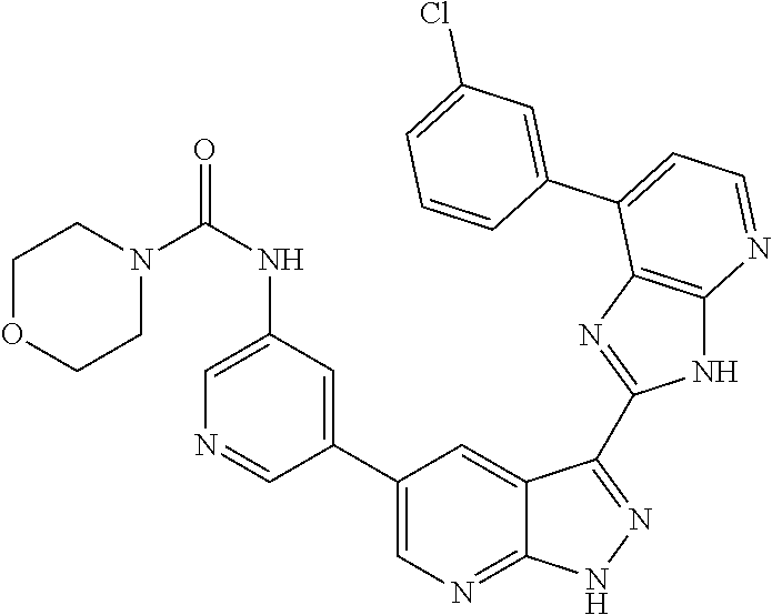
C1(NC(=O)N2CCOCC2)=CN=CC(C2=CN=C3C(=C2)C(C2=NC4=C(N2)N=CC=C4C2=CC(Cl)=CC=C2)=NN3)=C1
